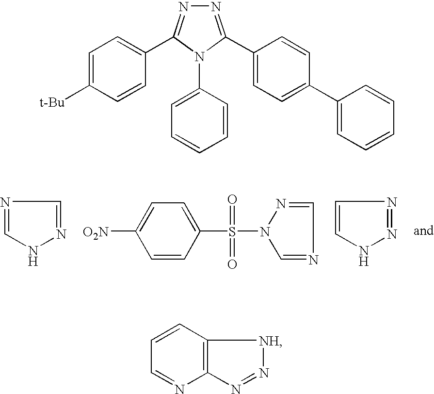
N1=C(C2=CC=C(C3=CC=CC=C3)C=C2)N(C2=CC=CC=C2)C(C2=CC=C([t-Bu])C=C2)=N1.N1=CNN=C1.C1=CNN=N1.C1=NN(S(=O)(=O)C2=CC=C([O2N])C=C2)C=N1.C12=C(N=N[NH]1)N=CC=C2
